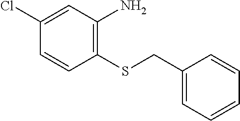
C1(Cl)=CC(N)=C(SCC2=CC=CC=C2)C=C1
